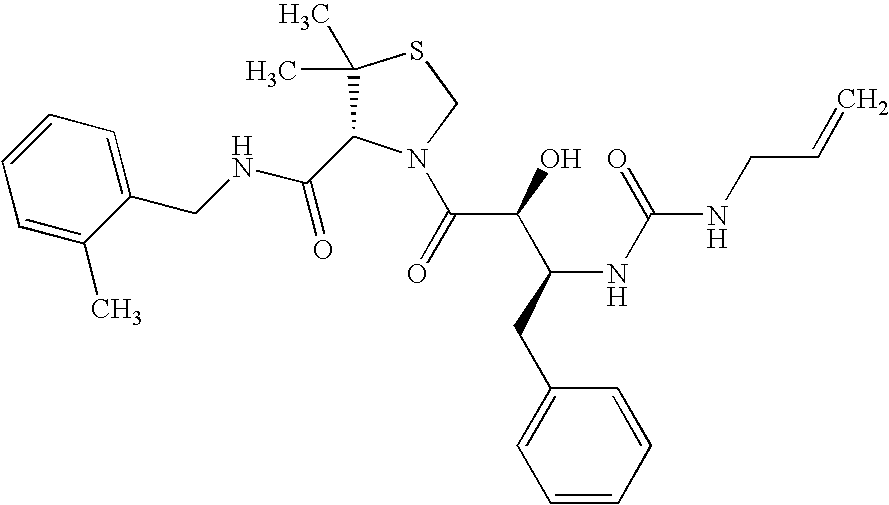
C(NCC1=CC=CC=C1C)(=O)C1C(C)(C)SCN1C(C(C(CC1=CC=CC=C1)NC(=O)NCC=C)O)=O
